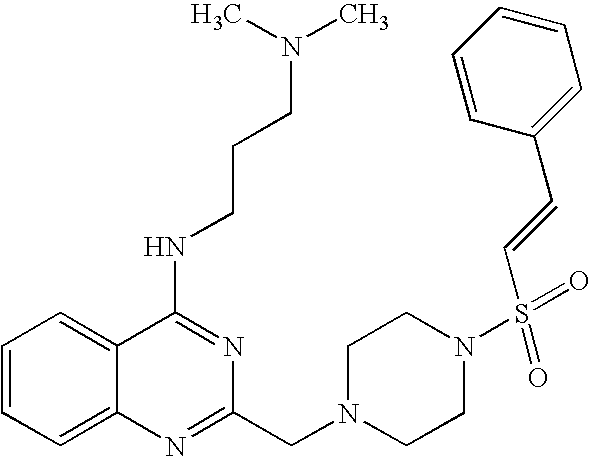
C1=CC=C2C(=C1)C(NCCCN(C)C)=NC(CN1CCN(S(C=CC3=CC=CC=C3)(=O)=O)CC1)=N2
